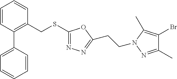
C1=CC(C2=CC=CC=C2)=C(CSC2=NN=C(CCN3C(C)=C(Br)C(C)=N3)O2)C=C1
